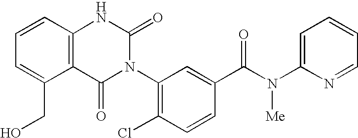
C12=C(C=CC=C1CO)NC(=O)N(C1=C(Cl)C=CC(C(N(C3=CC=CC=N3)[Me])=O)=C1)C2=O
